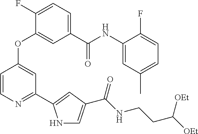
C1=C(C(NC2=CC(C)=CC=C2F)=O)C=C(OC2=CC(C3=CC(C(NCCC([OEt])[OEt])=O)=CN3)=NC=C2)C(F)=C1
